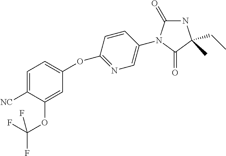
C1([CN])=CC=C(OC2=NC=C(N3C(=O)NC(CC)(C)C3=O)C=C2)C=C1OC(F)(F)F
